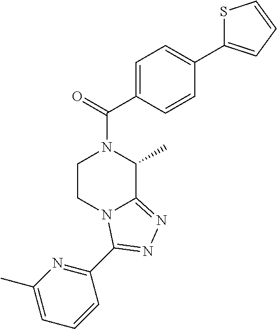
C1=C(C(=O)N2C(C)C3=NN=C(C4=NC(C)=CC=C4)N3CC2)C=CC(C2=CC=CS2)=C1
